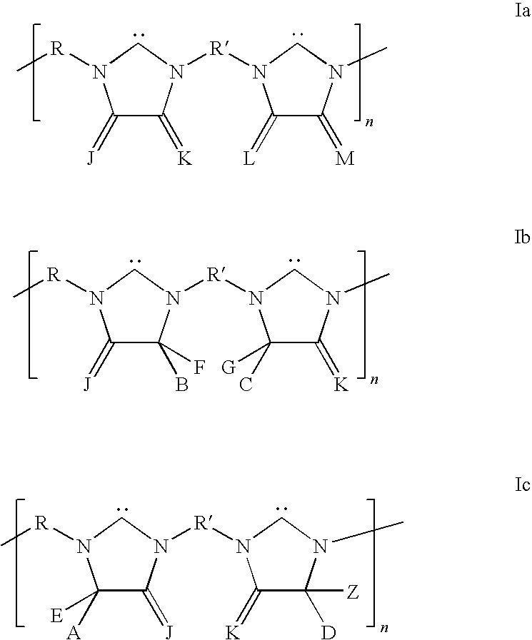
C1(=[J])C(B)(F)N([R]N2C(C)([G])C(=[K])N(C)C2)CN1[R]C.C1([A])([E])C(=[J])N([R]N2C(=[K])C([D])([Z])N(C)C2)CN1[R]C.C1(=[J])C(=[K])N([R]N2C(=[L])C(=[M])N(C)C2)CN1[R]C
